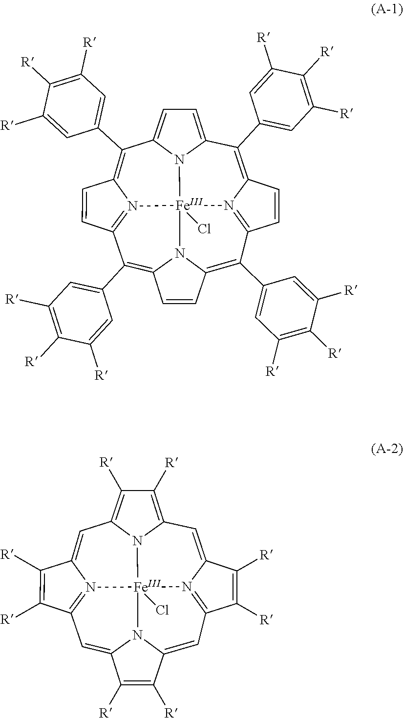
C1(C2=CC([R])=C([R])C([R])=C2)=C2N3=C(C=C2)C(C2=CC([R])=C([R])C([R])=C2)=C2N4C(=C(C5=CC([R])=C([R])C([R])=C5)C5=N6C(=C(C7=CC([R])=C([R])C([R])=C7)C7=CC=C1N7[Fe]346Cl)C=C5)C=C2.C1=C2N3=C(C([R])=C2[R])C=C2N4C(=CC5=N6C(=CC7=C([R])C([R])=C1N7[Fe]346Cl)C([R])=C5[R])C([R])=C2[R]
